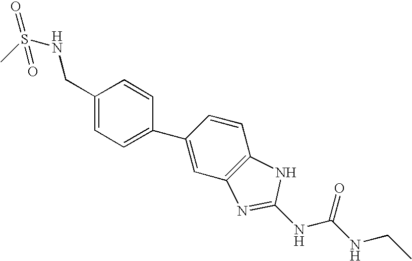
C1(CNS(=O)(C)=O)=CC=C(C2=CC3=C(C=C2)NC(NC(NCC)=O)=N3)C=C1
